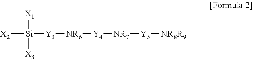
[X2][Si]([X1])([X3])[Y3][NR6][Y4][NR7][Y5][NR8R9]
